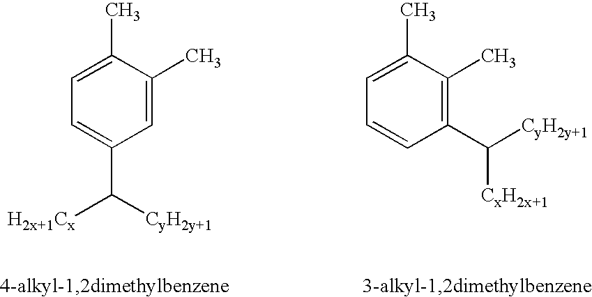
C1=C(C)C(C)=CC=C1C([H2x+1Cx])[CyH2y+1].C1(C([CxH2x+1])[CyH2y+1])=C(C)C(C)=CC=C1
